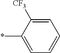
C1([CF3])=CC=CC=C1*
